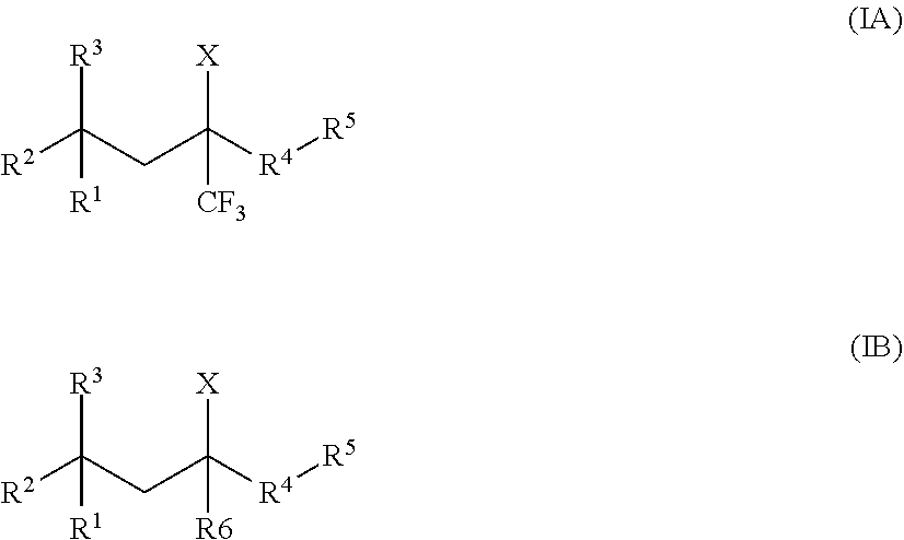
[R3]C(CC([R4][R5])([X])[CF3])([R2])[R1].[R3]C(CC([R4][R5])([X])[R6])([R2])[R1]
